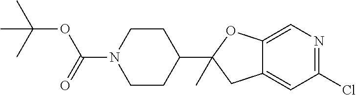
C1CN(C(=O)OC(C)(C)C)CCC1C1(C)CC2=CC(Cl)=NC=C2O1
